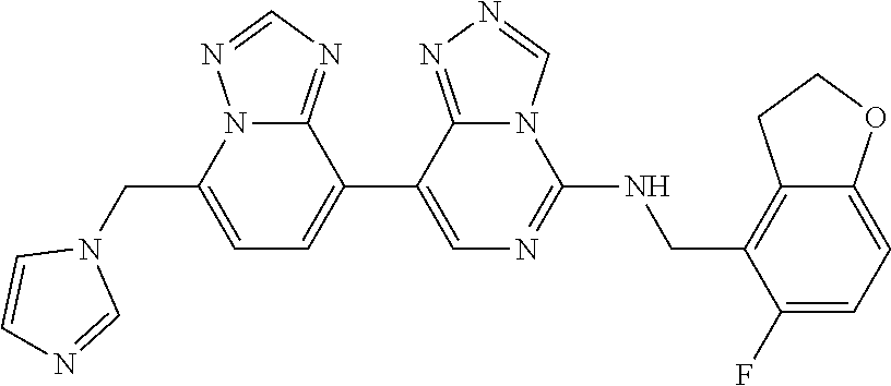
C1(C2=CC=C(CN3C=CN=C3)N3C2=NC=N3)=CN=C(NCC2=C3C(=CC=C2F)OCC3)N2C1=NN=C2
